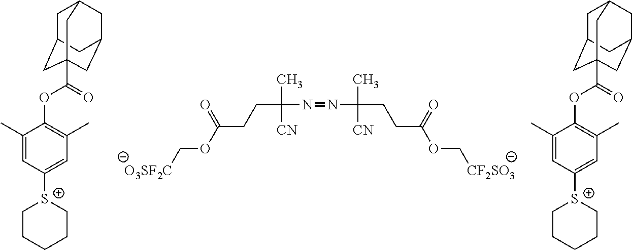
[O3SF2C]COC(CCC(N=NC(C)(CCC(OC[CF2SO3])=O)[CN])(C)[CN])=O.C1(C)=CC([S+]2CCCCC2)=CC(C)=C1OC(=O)C12CC3CC(CC(C1)C3)C2.C1(C)=CC([S+]2CCCCC2)=CC(C)=C1OC(=O)C12CC3CC(CC(C1)C3)C2
